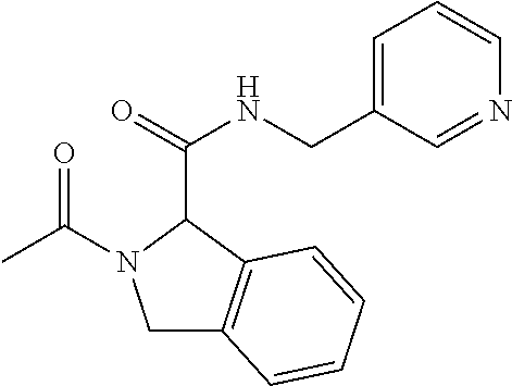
C1C2=C(C(C(=O)NCC3=CC=CN=C3)N1C(C)=O)C=CC=C2
